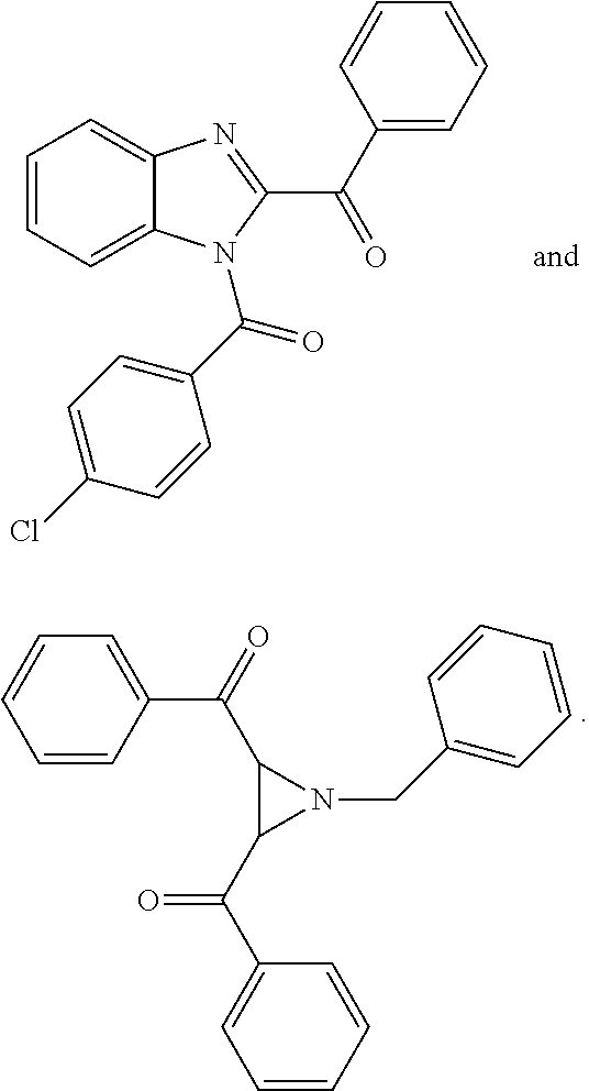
C1=CC=C2C(=C1)N=C(C(C1=CC=CC=C1)=O)N2C(C1=CC=C(Cl)C=C1)=O.C1=CC(C(=O)C2C(C(C3=CC=CC=C3)=O)N2CC2=CC=CC=C2)=CC=C1
